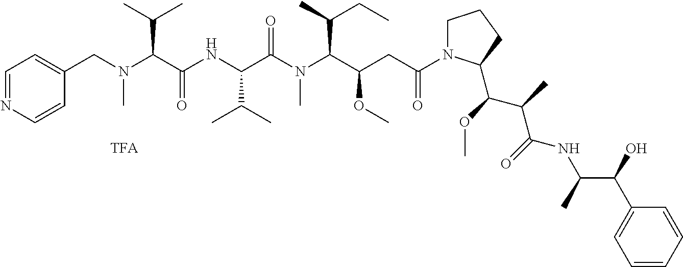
C1=NC=CC(CN(C(C(NC(C(N(C(C(OC)CC(=O)N2CCCC2C(C(C(NC(C(O)C2=CC=CC=C2)C)=O)C)OC)C(CC)C)C)=O)C(C)C)=O)C(C)C)C)=C1
